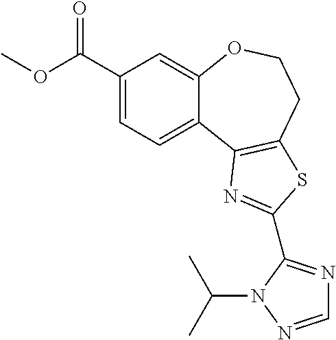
C1(C(OC)=O)=CC=C2C(=C1)OCCC1=C2N=C(C2=NC=NN2C(C)C)S1
